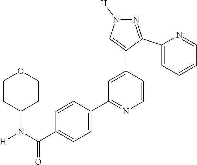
C1(C2=CC(C3=CC=C(C(N(C4CCOCC4)[H])=O)C=C3)=NC=C2)=CN([H])N=C1C1=CC=CC=N1
